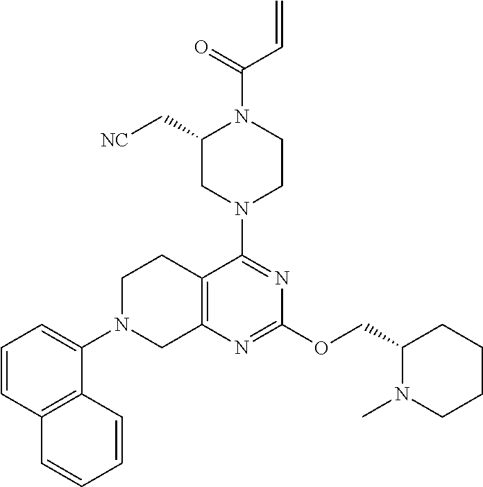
C12=C(N=C(OCC3N(C)CCCC3)N=C1N1CCN(C(=O)C=C)C(C[NC])C1)CN(C1=CC=CC3=C1C=CC=C3)CC2
